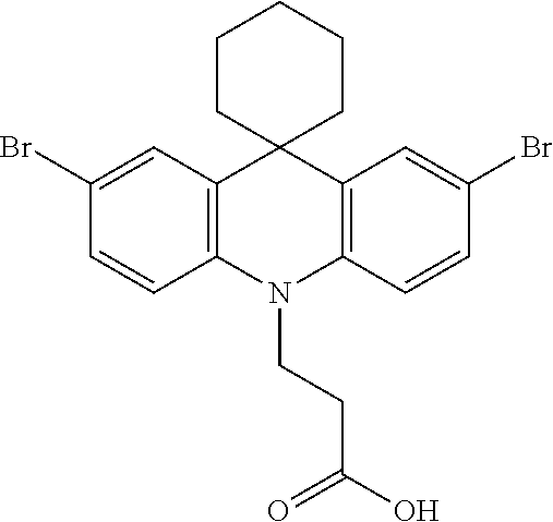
C1(Br)=CC2=C(C=C1)N(CCC(O)=O)C1=C(C=C(Br)C=C1)C21CCCCC1
